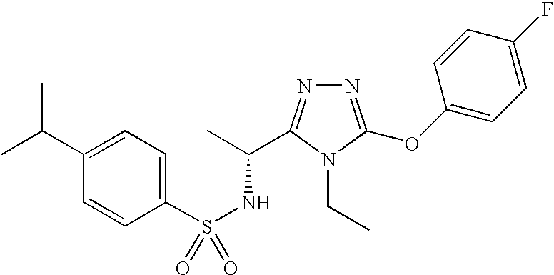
S(NC(C)C1=NN=C(OC2=CC=C(F)C=C2)N1CC)(=O)(C1=CC=C(C(C)C)C=C1)=O
